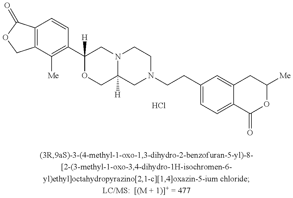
C12=C(C=CC(C3([H])OCC4([H])N(C3)CCN(CCC3=CC=C5C(=C3)CC([Me])OC5=O)C4)=C1[Me])C(=O)OC2.Cl
